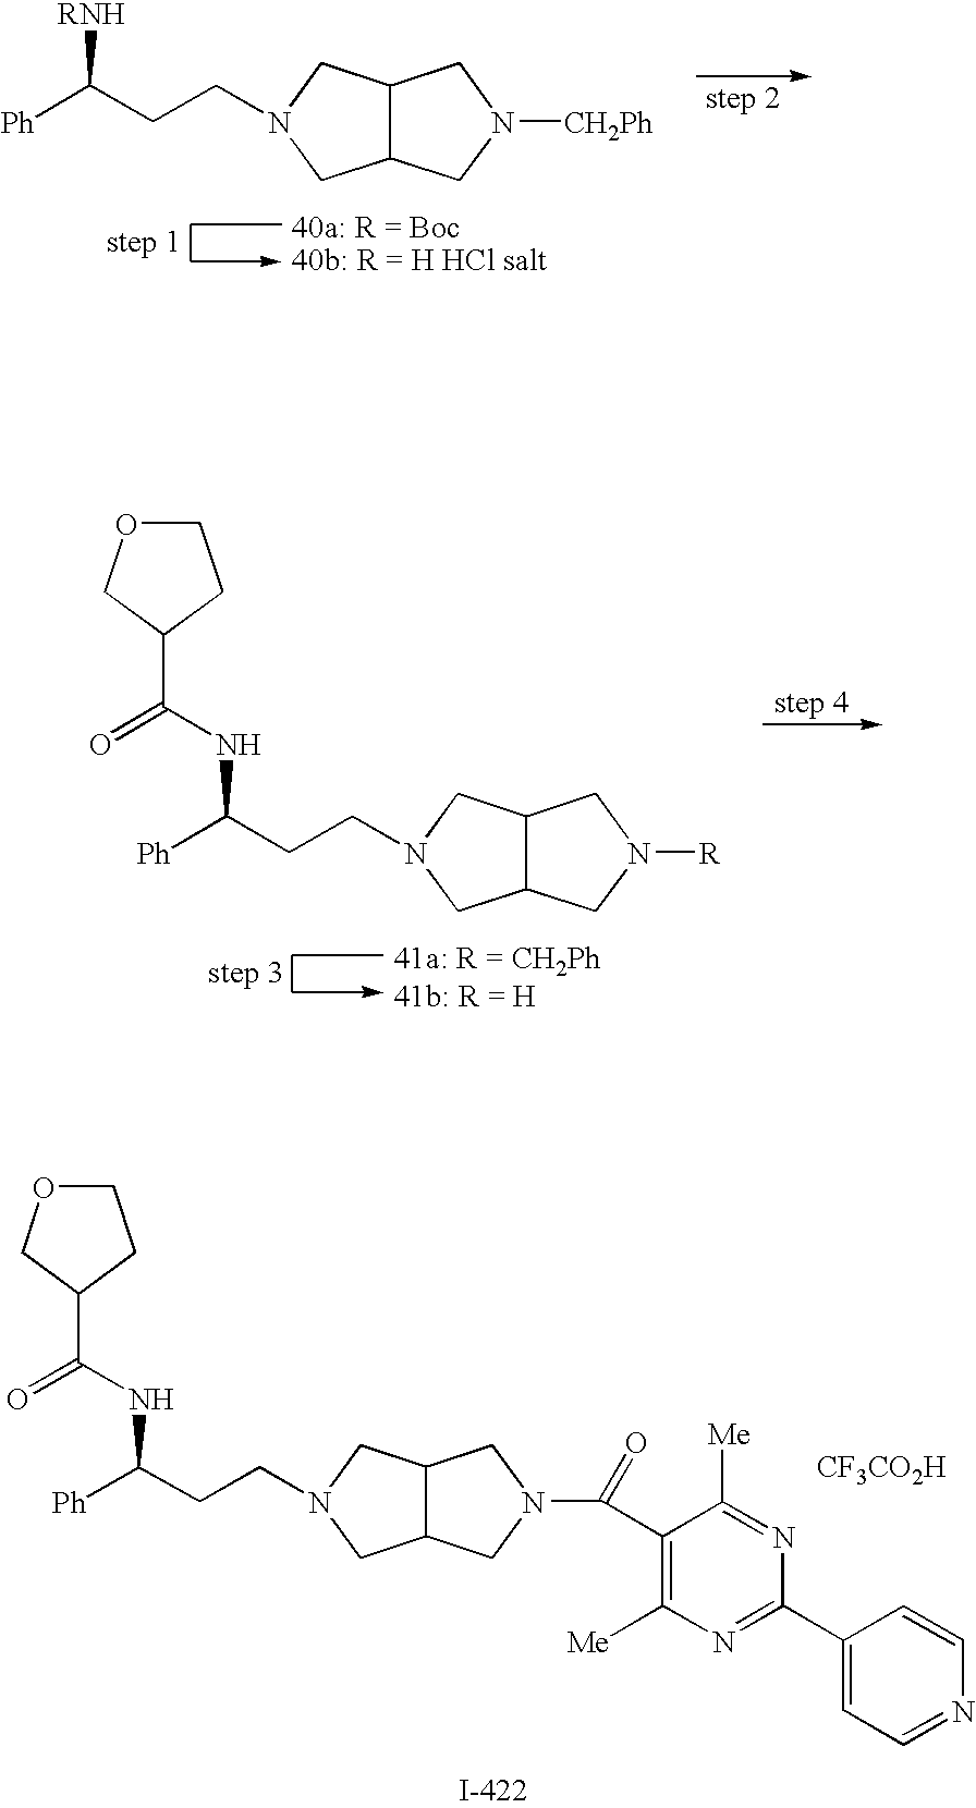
[Ph]C(CCN1CC2C(C1)CN([CH2Ph])C2)[RNH].[Ph]C(CCN1CC2C(C1)CN([R])C2)NC(C1CCOC1)=O.[Ph]C(CCN1CC2C(C1)CN(C(C1=C([Me])N=C(C3=CC=NC=C3)N=C1[Me])=O)C2)NC(C1CCOC1)=O.[CF3CO2H]
